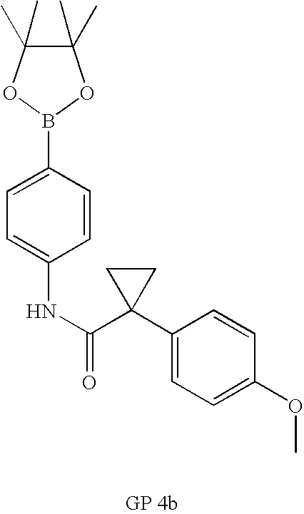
C1(C)(C)C(C)(C)OB(C2=CC=C(NC(=O)C3(C4=CC=C(OC)C=C4)CC3)C=C2)O1
